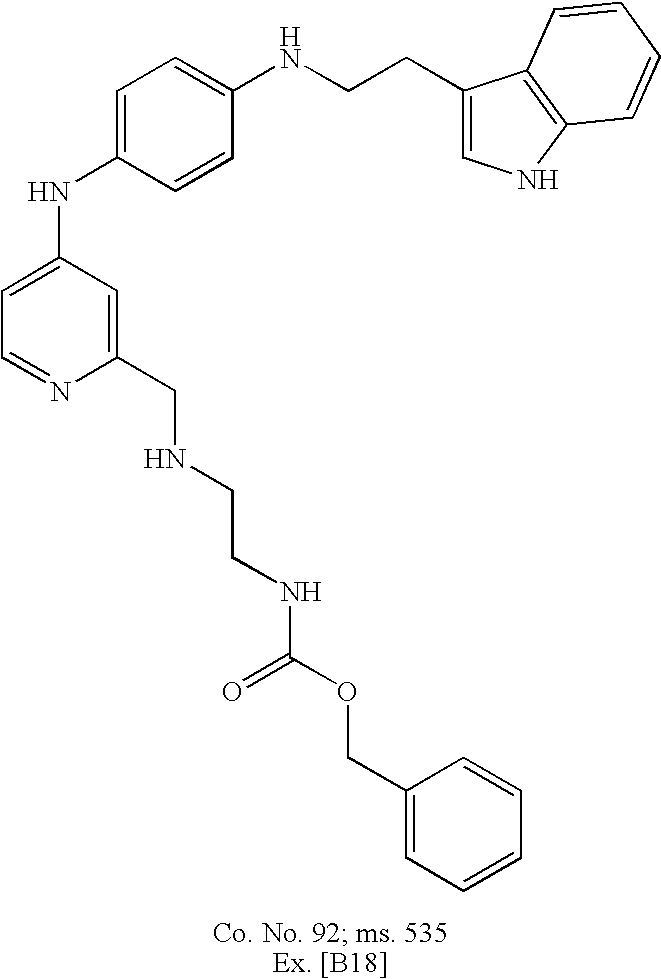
C1=C(NC2=CC=C(NCCC3=CNC4=C3C=CC=C4)C=C2)C=C(CNCCNC(OCC2=CC=CC=C2)=O)N=C1
